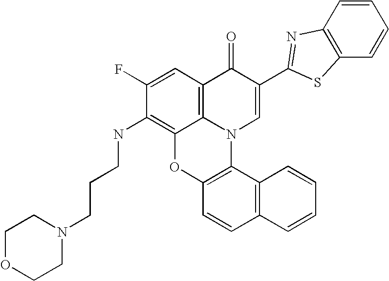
C1(F)=CC2=C3C(=C1NCCCN1CCOCC1)OC1=C(N3C=C(C3=NC4=C(C=CC=C4)S3)C2=O)C2=C(C=C1)C=CC=C2
